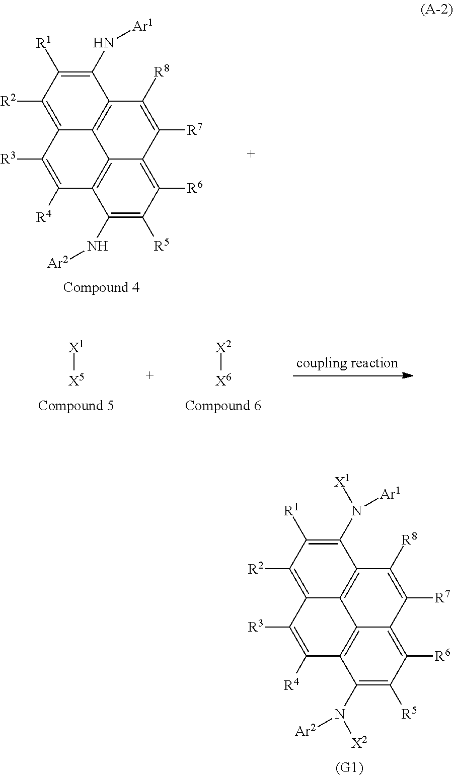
C1(N[Ar2])=C([R5])C([R6])=C2C3=C1C([R4])=C([R3])C1=C([R2])C([R1])=C(N[Ar1])C(=C31)C([R8])=C2[R7].[X1][X5].[X2][X6].C1(N([Ar2])[X2])=C([R5])C([R6])=C2C3=C1C([R4])=C([R3])C1=C([R2])C([R1])=C(N([Ar1])[X1])C(=C31)C([R8])=C2[R7]
